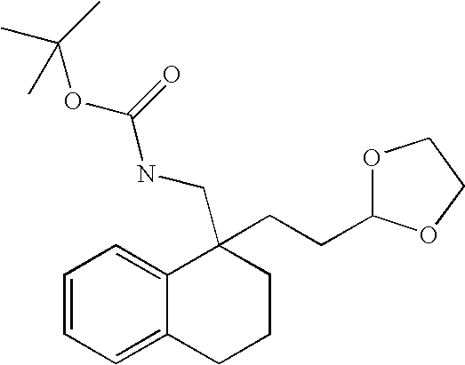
C1=CC=C2C(=C1)C(CCC1OCCO1)(CNC(OC(C)(C)C)=O)CCC2
